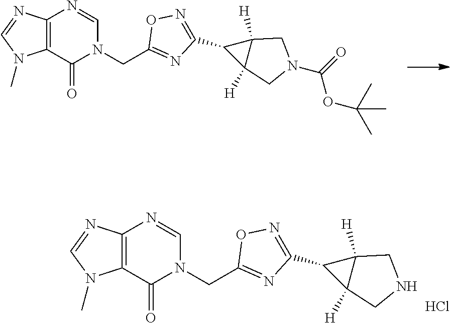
C1(C2=NOC(CN3C=NC4=C(C3=O)N(C)C=N4)=N2)C2([H])C1([H])CN(C(=O)OC(C)(C)C)C2.C1(C2=NOC(CN3C=NC4=C(C3=O)N(C)C=N4)=N2)C2([H])C1([H])CNC2.Cl
